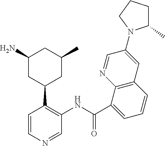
C1(N)CC(C2=C(NC(C3=CC=CC4=C3N=CC(N3C(C)CCC3)=C4)=O)C=NC=C2)CC(C)C1
